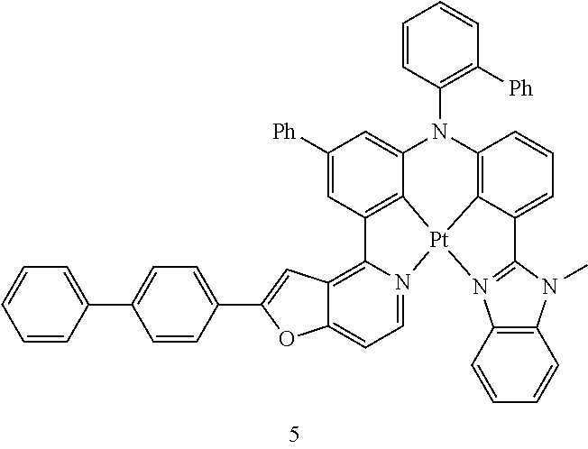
C1([Ph])=CC2=C3C(=C1)N(C1=C([Ph])C=CC=C1)C1=C4C(=CC=C1)C1=N([Pt]34N3=CC=C4C(=C23)C=C(C2=CC=C(C3=CC=CC=C3)C=C2)O4)C2=C(N1C)C=CC=C2
